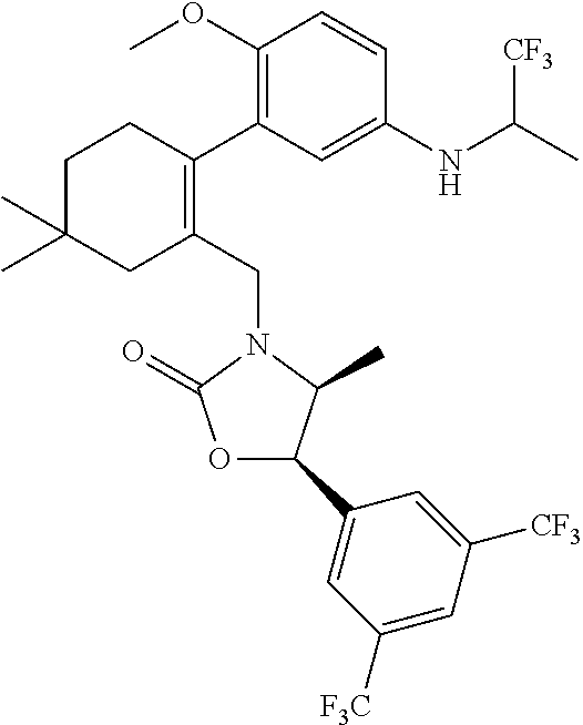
C1C(C)(C)CC(CN2C(=O)OC(C3=CC([F3C])=CC([CF3])=C3)C2C)=C(C2=C(OC)C=CC(NC(C)[CF3])=C2)C1
